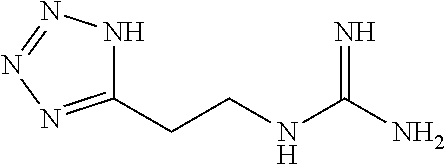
C1(CCNC(N)=N)=NN=NN1
